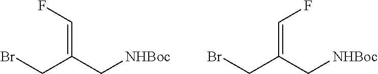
C(=C(C[NHBoc])CBr)F.C(=C(C[NHBoc])CBr)F
